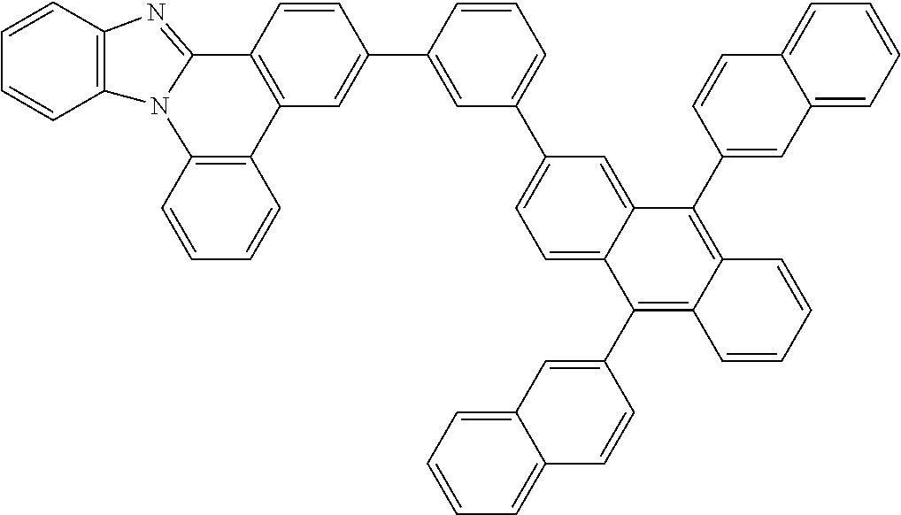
C1=CC2=C(C=C1)N1C(=NC3=C1C=CC=C3)C1=C2C=C(C2=CC(C3=CC=C4C(=C3)C(C3=CC5=CC=CC=C5C=C3)=C3C(=C4C4=CC5=CC=CC=C5C=C4)C=CC=C3)=CC=C2)C=C1
